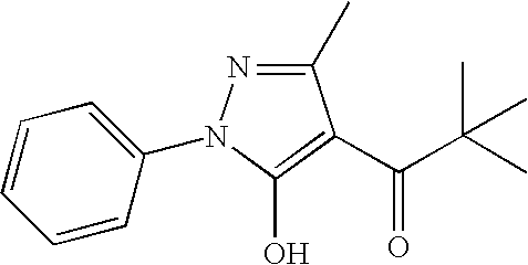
C1(C)=NN(C2=CC=CC=C2)C(O)=C1C(C(C)(C)C)=O
